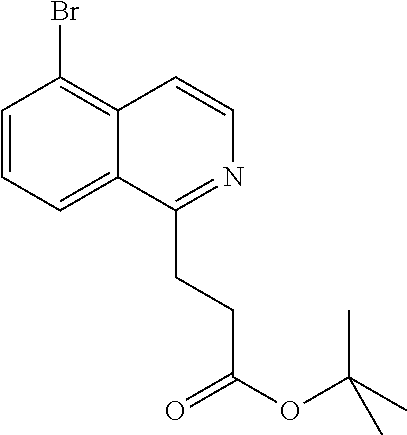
C1=CC=C2C(=C1Br)C=CN=C2CCC(=O)OC(C)(C)C
